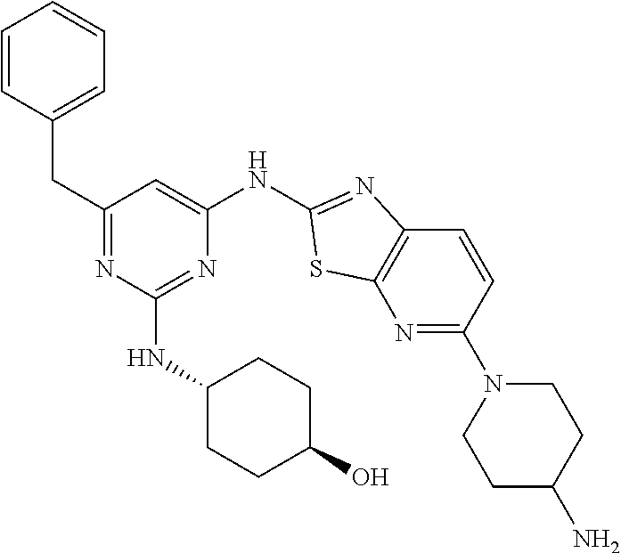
C1(CC2=CC=CC=C2)=NC(NC2CCC(O)CC2)=NC(NC2=NC3=C(N=C(N4CCC(N)CC4)C=C3)S2)=C1
